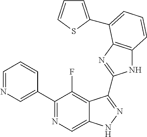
C1=NC=C(C2=NC=C3C(=C2F)C(C2=NC4=C(N2)C=CC=C4C2=CC=CS2)=NN3)C=C1
